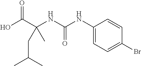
OC(C(NC(NC1=CC=C(Br)C=C1)=O)(CC(C)C)C)=O
